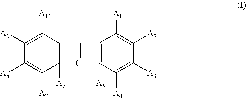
C1([A6])=C(C(=O)C2=C([A5])C([A4])=C([A3])C([A2])=C2[A1])C([A10])=C([A9])C([A8])=C1[A7]
